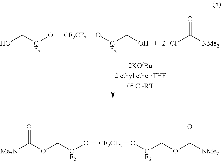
OC[CF2]O[CF2CF2]O[CF2]CO.[NMe2]C(=O)Cl.O(C[CF2]O[CF2CF2]O[CF2]COC(=O)[NMe2])C(=O)[Me2N]
